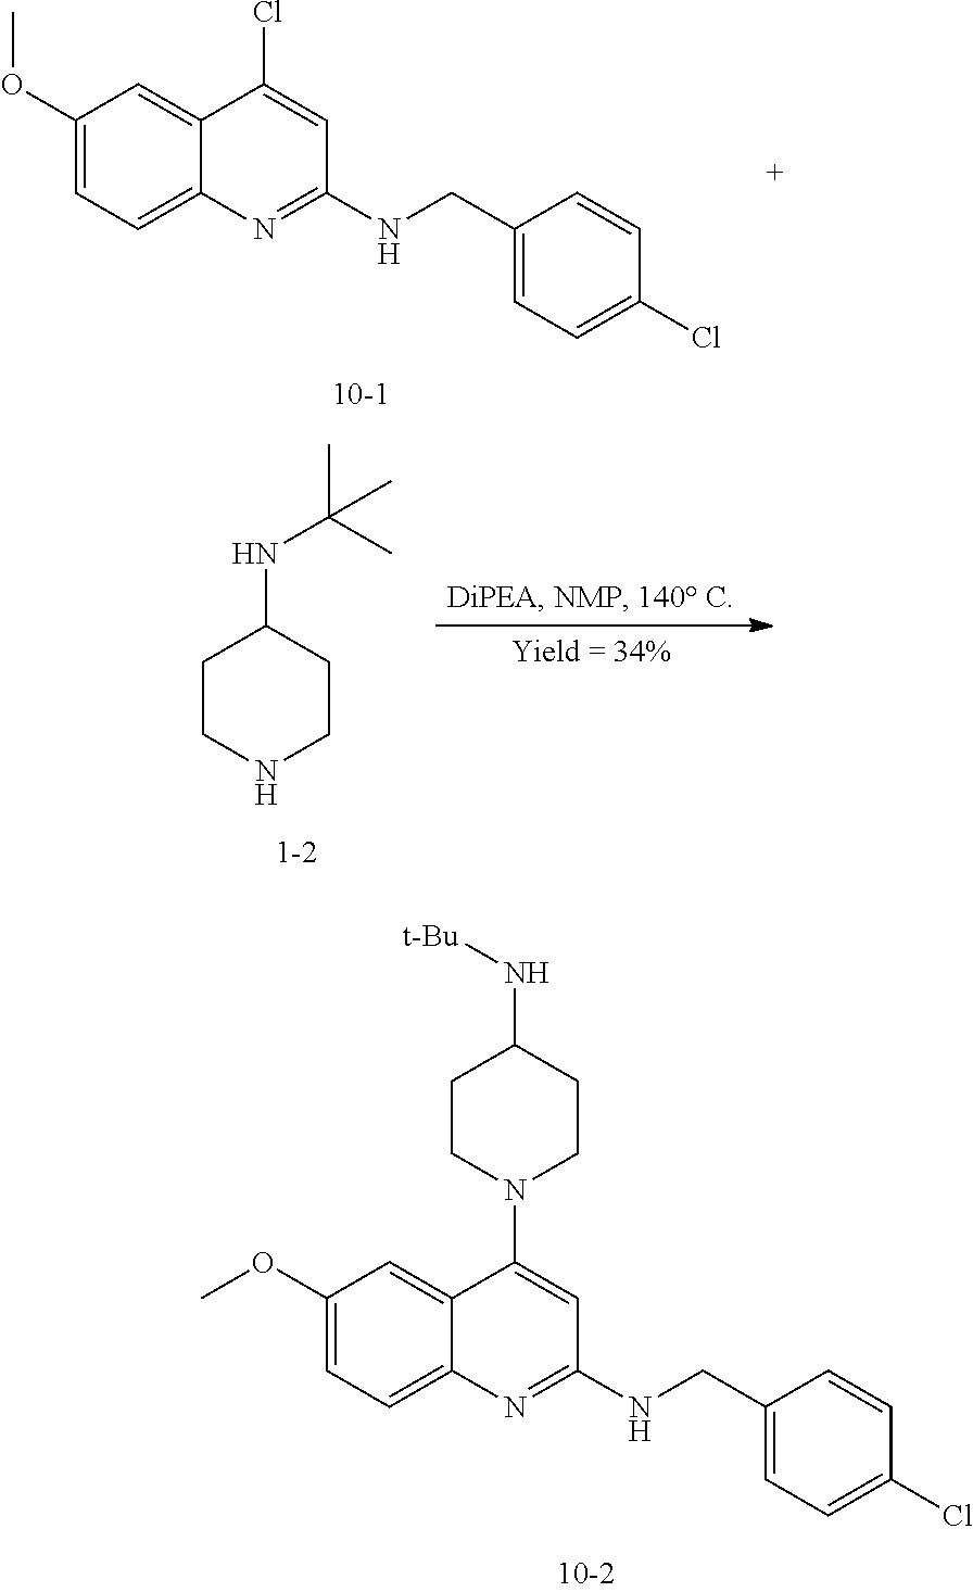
C1=C(OC)C=C2C(=C1)N=C(NCC1=CC=C(Cl)C=C1)C=C2N1CCC(N[t-Bu])CC1.C1(OC)=CC=C2C(=C1)C(Cl)=CC(NCC1=CC=C(Cl)C=C1)=N2.C1CNCCC1NC(C)(C)C
